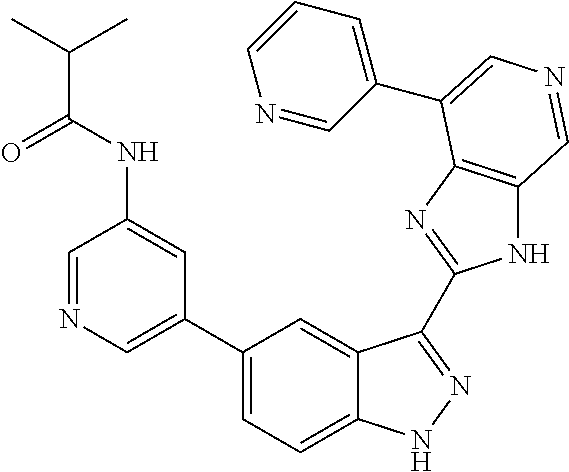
C1=NC=C(C2=CC=C3C(=C2)C(C2=NC4=C(N2)C=NC=C4C2=CC=CN=C2)=NN3)C=C1NC(=O)C(C)C
